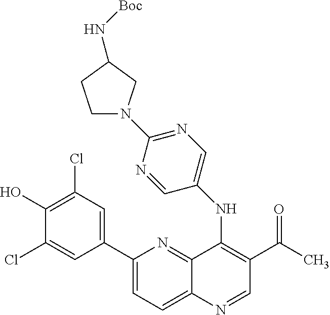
C1(C2=CC(Cl)=C(O)C(Cl)=C2)=CC=C2C(=N1)C(NC1=CN=C(N3CCC(N[Boc])C3)N=C1)=C(C(=O)C)C=N2
